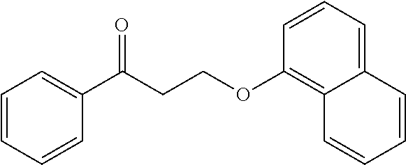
C1=CC=CC2=CC=CC(OCCC(C3=CC=CC=C3)=O)=C12
